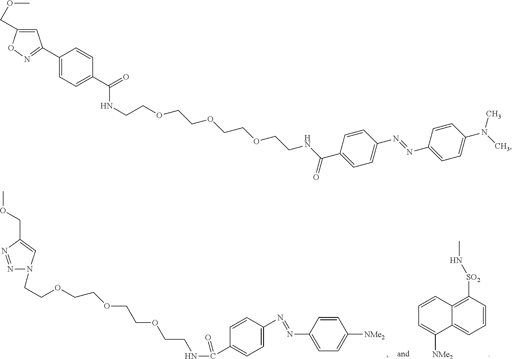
C1=CC2=C([SO2]NC)C=CC=C2C([NMe2])=C1.N1=NC(COC)=CN1CCOCCOCCOCCNC(C1=CC=C(N=NC2=CC=C([NMe2])C=C2)C=C1)=O.C1=C(COC)ON=C1C1=CC=C(C(=O)NCCOCCOCCOCCNC(C2=CC=C(N=NC3=CC=C(N(C)C)C=C3)C=C2)=O)C=C1
